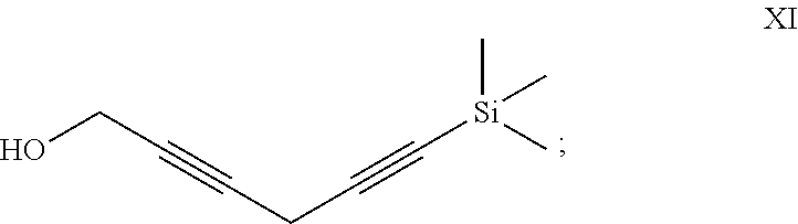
OCC#CCC#C[Si](C)(C)C
